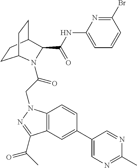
C(NC1=CC=CC(Br)=N1)(=O)C1C2CCC(CC2)N1C(CN1C2=C(C(C(C)=O)=N1)C=C(C1=CN=C(C)N=C1)C=C2)=O
